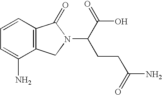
C12=C(C=CC=C1N)C(=O)N(C(CCC(=O)N)C(O)=O)C2
